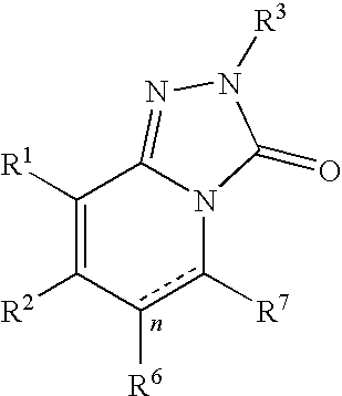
C1([R1])=C([R2])c([R6])c([R7])N2C1=NN([R3])C2=O
